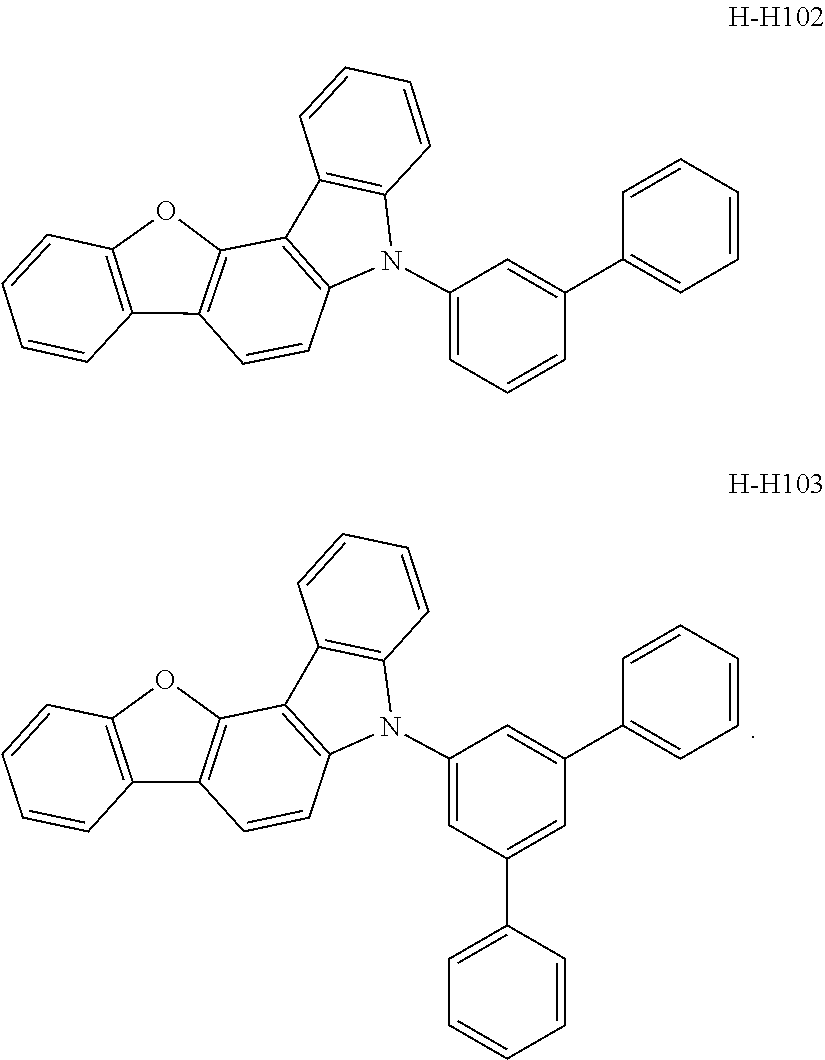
C12=C(C=CC=C1)OC1=C2C=CC2=C1C1=C(C=CC=C1)N2C1=CC(C2=CC=CC=C2)=CC(C2=CC=CC=C2)=C1.C1=CC2=C(C3=C1C1=C(C=CC=C1)O3)C1=C(C=CC=C1)N2C1=CC=CC(C2=CC=CC=C2)=C1
